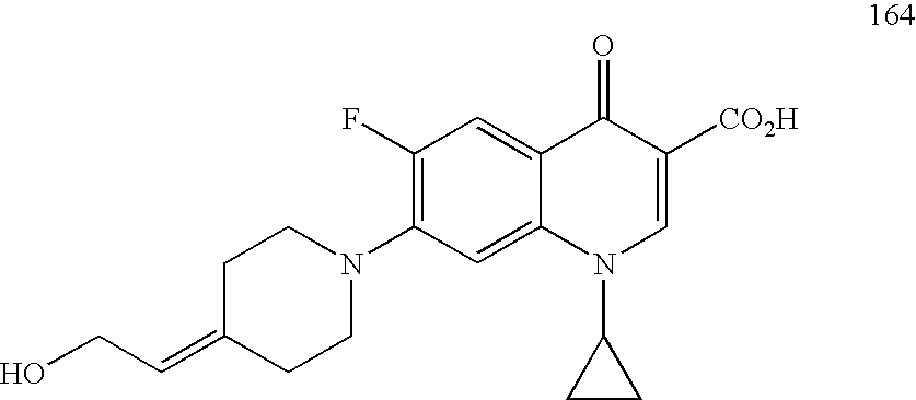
C1(F)=C(N2CCC(=CCO)CC2)C=C2C(=C1)C(=O)C([CO2H])=CN2C1CC1
